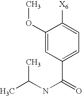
CC(NC(=O)C1=CC=C([X6])C(OC)=C1)C
